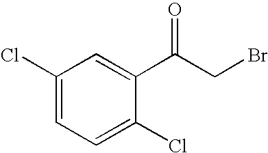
C1(Cl)=CC=C(Cl)C(C(CBr)=O)=C1
